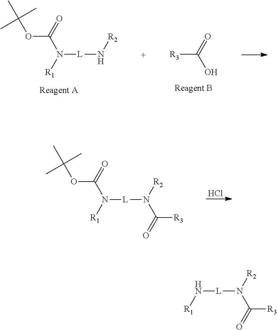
N([R1])[L]N([R2])C(=O)[R3].O(C(N([R1])[L]N[R2])=O)C(C)(C)C.[R3]C(=O)O.O(C(N([R1])[L]N([R2])C(=O)[R3])=O)C(C)(C)C.Cl
